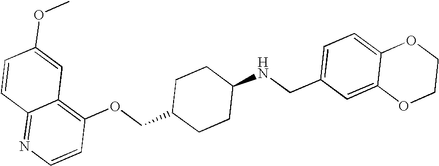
O(CC1CCC(NCC2=CC=C3C(=C2)OCCO3)CC1)C1=C2C(=NC=C1)C=CC(OC)=C2
